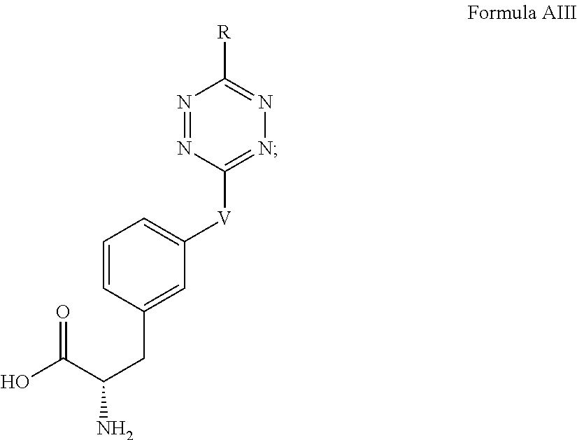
C1=CC(CC(C(=O)O)N)=CC([V]C2=NN=C([R])N=N2)=C1
